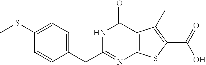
C1(CC2=NC3=C(C(=O)N2)C(C)=C(C(=O)O)S3)=CC=C(SC)C=C1
